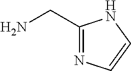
C1(CN)=NC=CN1
